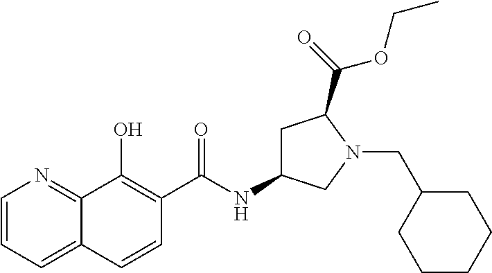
C1=CC=C2C(=N1)C(O)=C(C(NC1CC(C(=O)OCC)N(CC3CCCCC3)C1)=O)C=C2
